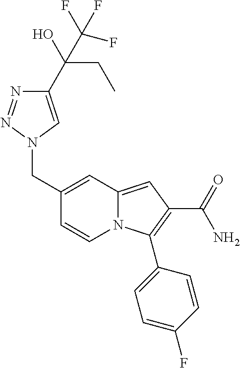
C1(CN2C=C(C(CC)(O)C(F)(F)F)N=N2)=CC2=CC(C(N)=O)=C(C3=CC=C(F)C=C3)N2C=C1
